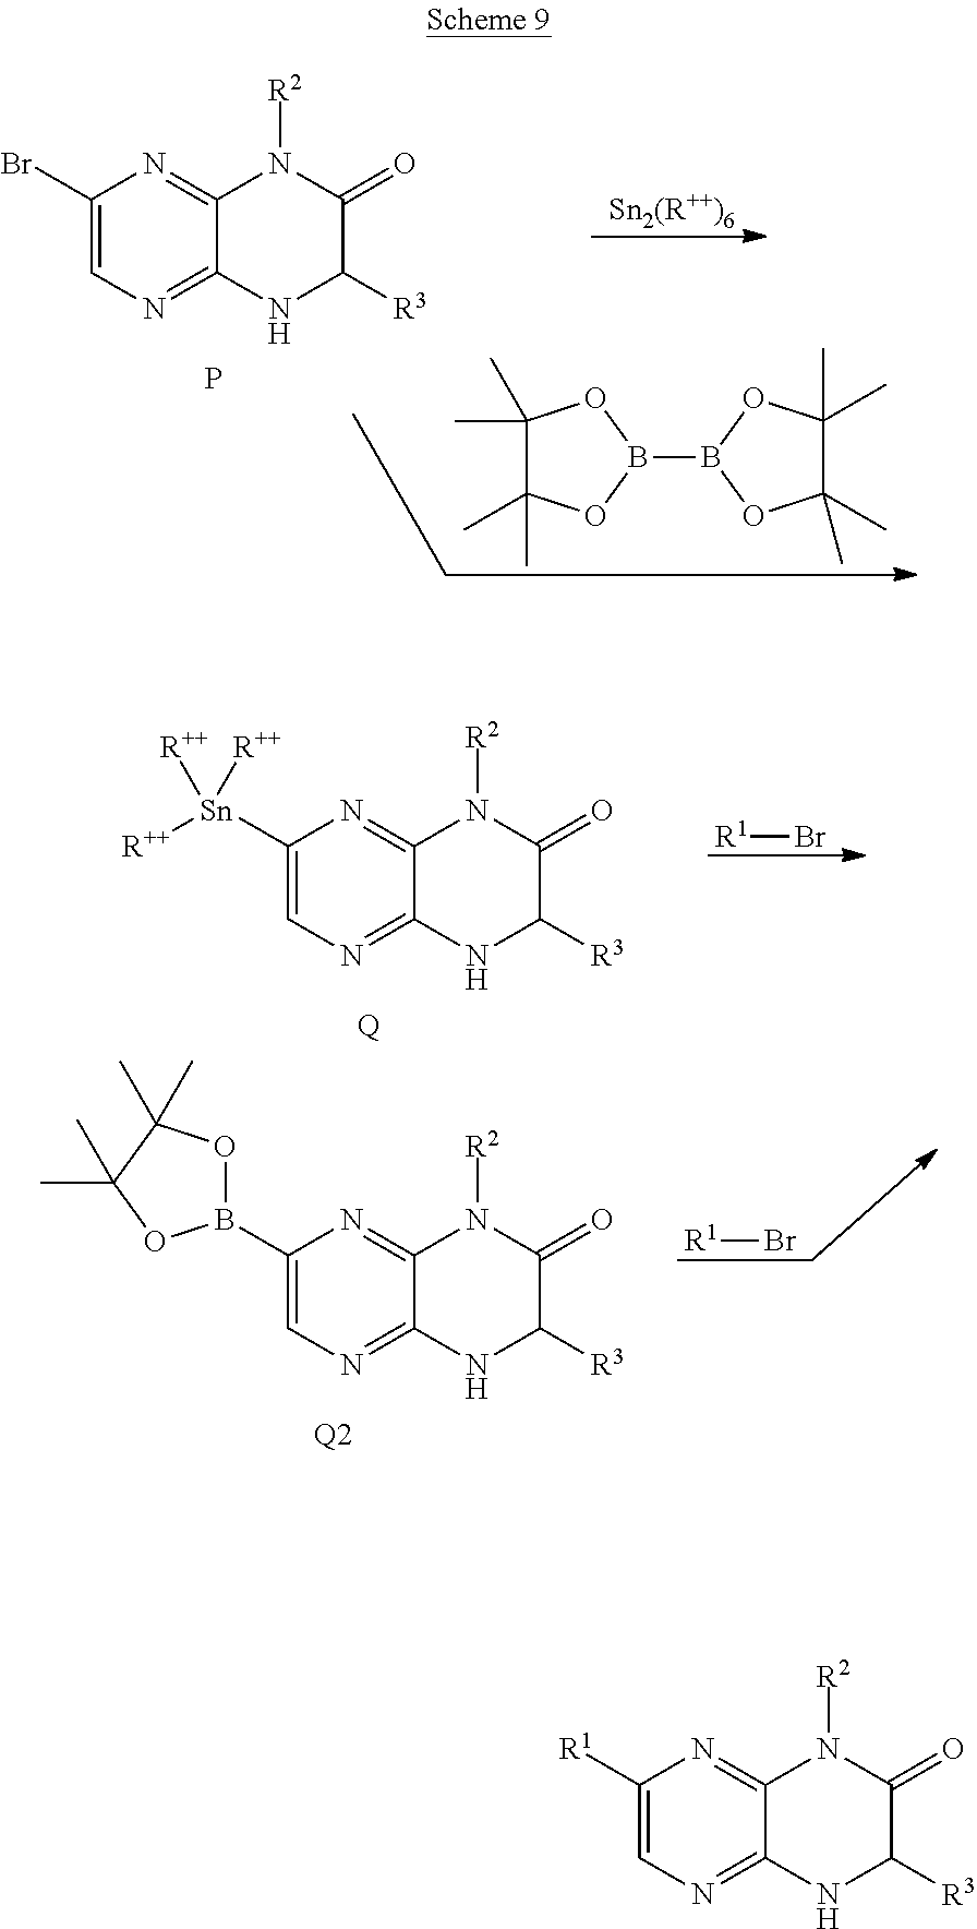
C1(Br)=CN=C2C(=N1)N([R2])C(=O)C([R3])N2.P.[Sn2(R++)6].B1(B2OC(C)(C)C(C)(C)O2)OC(C)(C)C(C)(C)O1.C1([Sn]([R++])([R++])[R++])=CN=C2C(=N1)N([R2])C(=O)C([R3])N2.[Q].C1(B2OC(C)(C)C(C)(C)O2)=CN=C2C(=N1)N([R2])C(=O)C([R3])N2.[Q2].[R1]Br.[R1]Br.C1([R1])=CN=C2C(=N1)N([R2])C(=O)C([R3])N2
